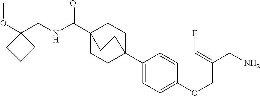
N(C(C12CCC(C3=CC=C(OCC(CN)=CF)C=C3)(CC1)CC2)=O)CC1(OC)CCC1
